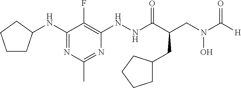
C1(NC2CCCC2)=NC(C)=NC(NNC(C(CN(C([H])=O)O)CC2CCCC2)=O)=C1F
